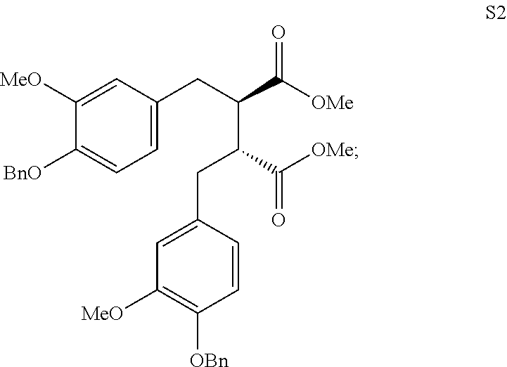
C1=C(CC(C([OMe])=O)C(C([OMe])=O)CC2=CC([MeO])=C([OBn])C=C2)C=C([MeO])C([BnO])=C1
